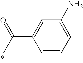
CC(=O)C1=CC(N)=CC=C1
